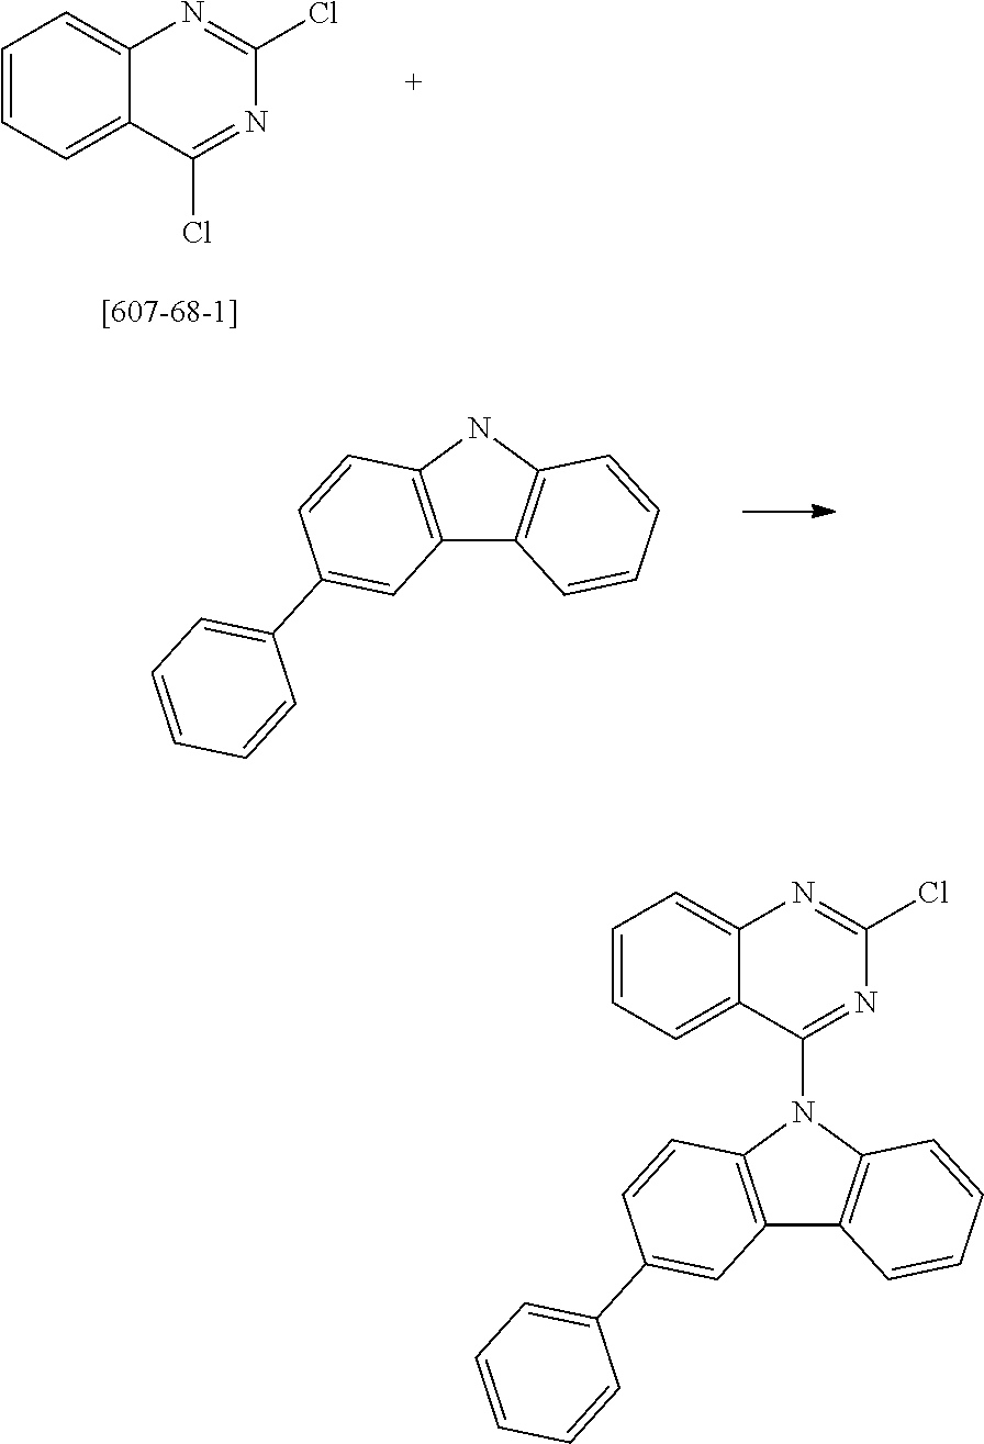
C1=CC=C2C(=C1)N=C(Cl)N=C2Cl.C12=C(NC3=C1C=CC=C3)C=CC(C1=CC=CC=C1)=C2.C12=C(N(C3=NC(Cl)=NC4=CC=CC=C43)C3=C1C=CC=C3)C=CC(C1=CC=CC=C1)=C2
